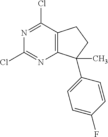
C12=C(C(Cl)=NC(Cl)=N1)CCC2(C1=CC=C(F)C=C1)C
